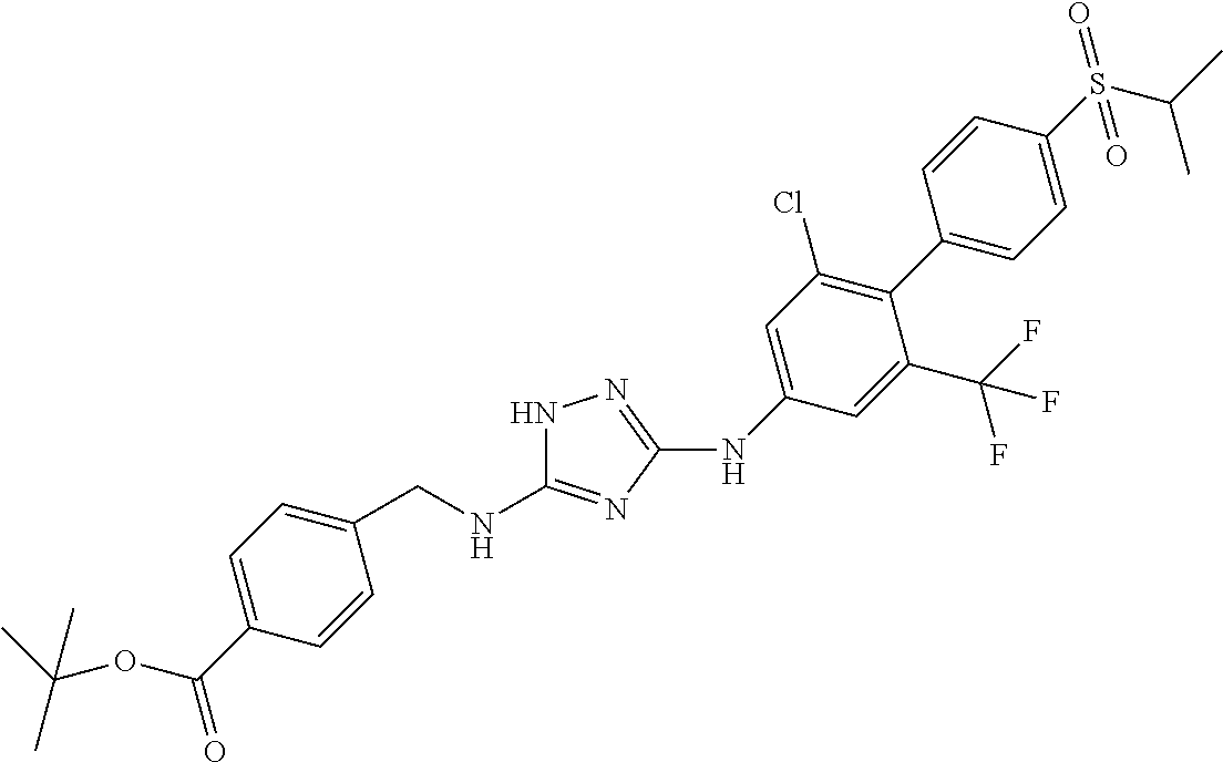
N1C(NCC2=CC=C(C(OC(C)(C)C)=O)C=C2)=NC(NC2=CC(Cl)=C(C3=CC=C(S(C(C)C)(=O)=O)C=C3)C(C(F)(F)F)=C2)=N1
